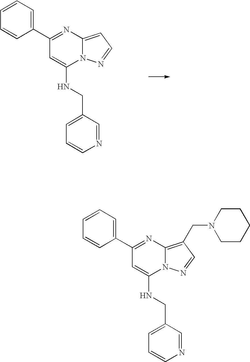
C1=CC=C(C2=NC3=C(CN4CCCCC4)C=NN3C(NCC3=CC=CN=C3)=C2)C=C1.C1=CC=C(C2=NC3=CC=NN3C(NCC3=CC=CN=C3)=C2)C=C1
